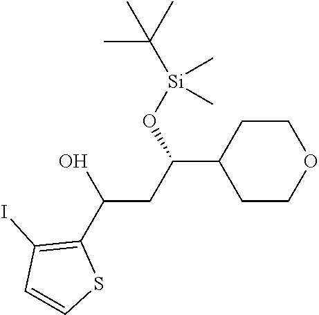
C1(C(CC(C2=C(I)C=CS2)O)O[Si](C(C)(C)C)(C)C)CCOCC1
